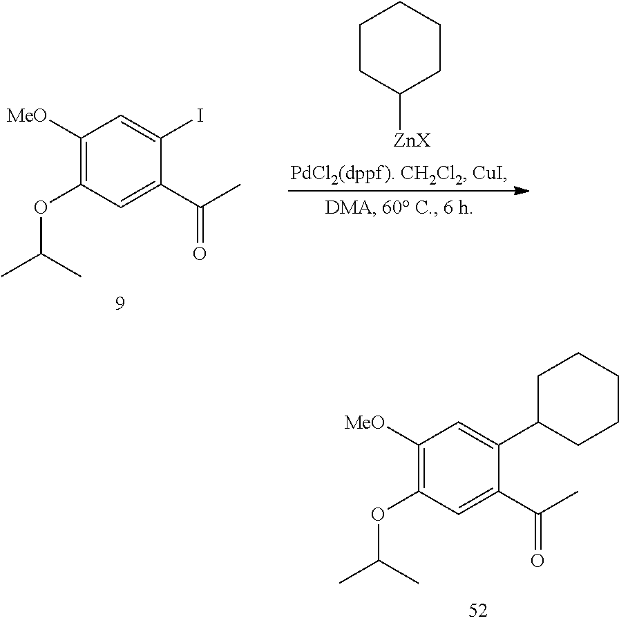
C1([MeO])=C(OC(C)C)C=C(C(C)=O)C(I)=C1.C1CC([ZnX])CCC1.C1([MeO])=C(OC(C)C)C=C(C(C)=O)C(C2CCCCC2)=C1
